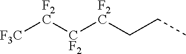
[CF2]([CF2]CCC)[CF2][CF3]
